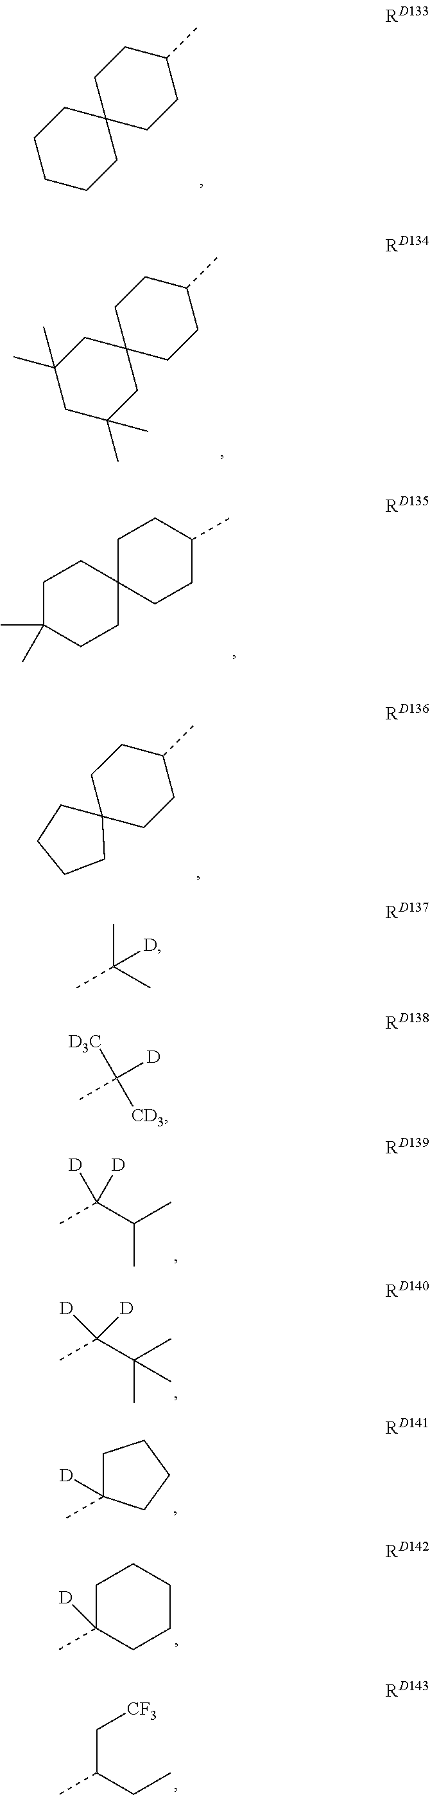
C1CCCC2(C1)CCC(C)CC2.C1(C)(C)CC(C)(C)CC2(C1)CCC(C)CC2.C1C(C)(C)CCC2(C1)CCC(C)CC2.C12(CCC(C)CC1)CCCC2.C(C)(C)C([D])([D])C.C(C)(C)(C)C([D])([D])C.C1C(C)([D])CCC1.C1C([D])(C)CCCC1.C(C(CC)C)[CF3].C(C)(C)([D])C.C([D])(C)([D3C])[CD3]
